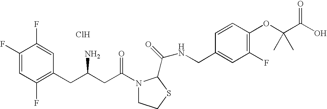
Cl.C1(F)=CC(F)=C(CC(CC(N2CCSC2C(=O)NCC2=CC(F)=C(OC(C(O)=O)(C)C)C=C2)=O)N)C=C1F
